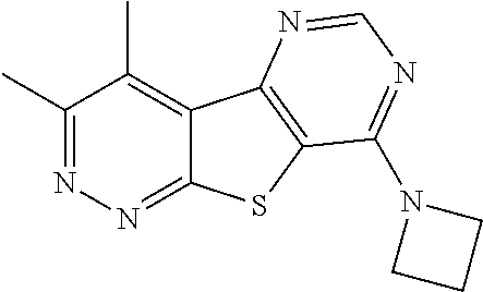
C1(C)=NN=C2C(=C1C)C1=C(S2)C(N2CCC2)=NC=N1
